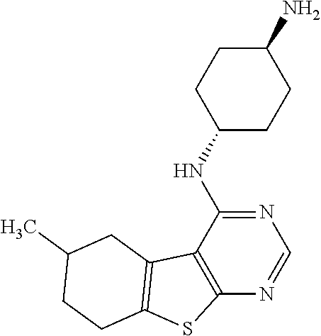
N1=C(NC2CCC(N)CC2)C2=C(N=C1)SC1=C2CC(C)CC1
